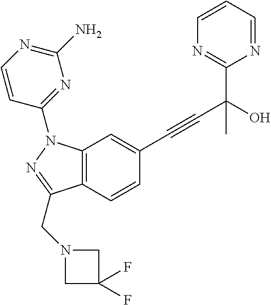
C12=C(C=CC(C#CC(O)(C3=NC=CC=N3)C)=C1)C(CN1CC(F)(F)C1)=NN2C1=NC(N)=NC=C1
